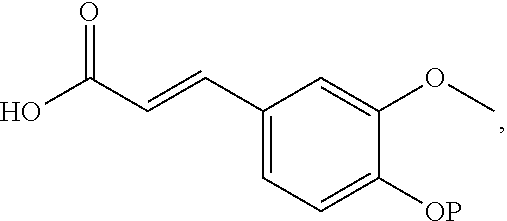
OC(C=CC1=CC=C([OP])C(OC)=C1)=O
